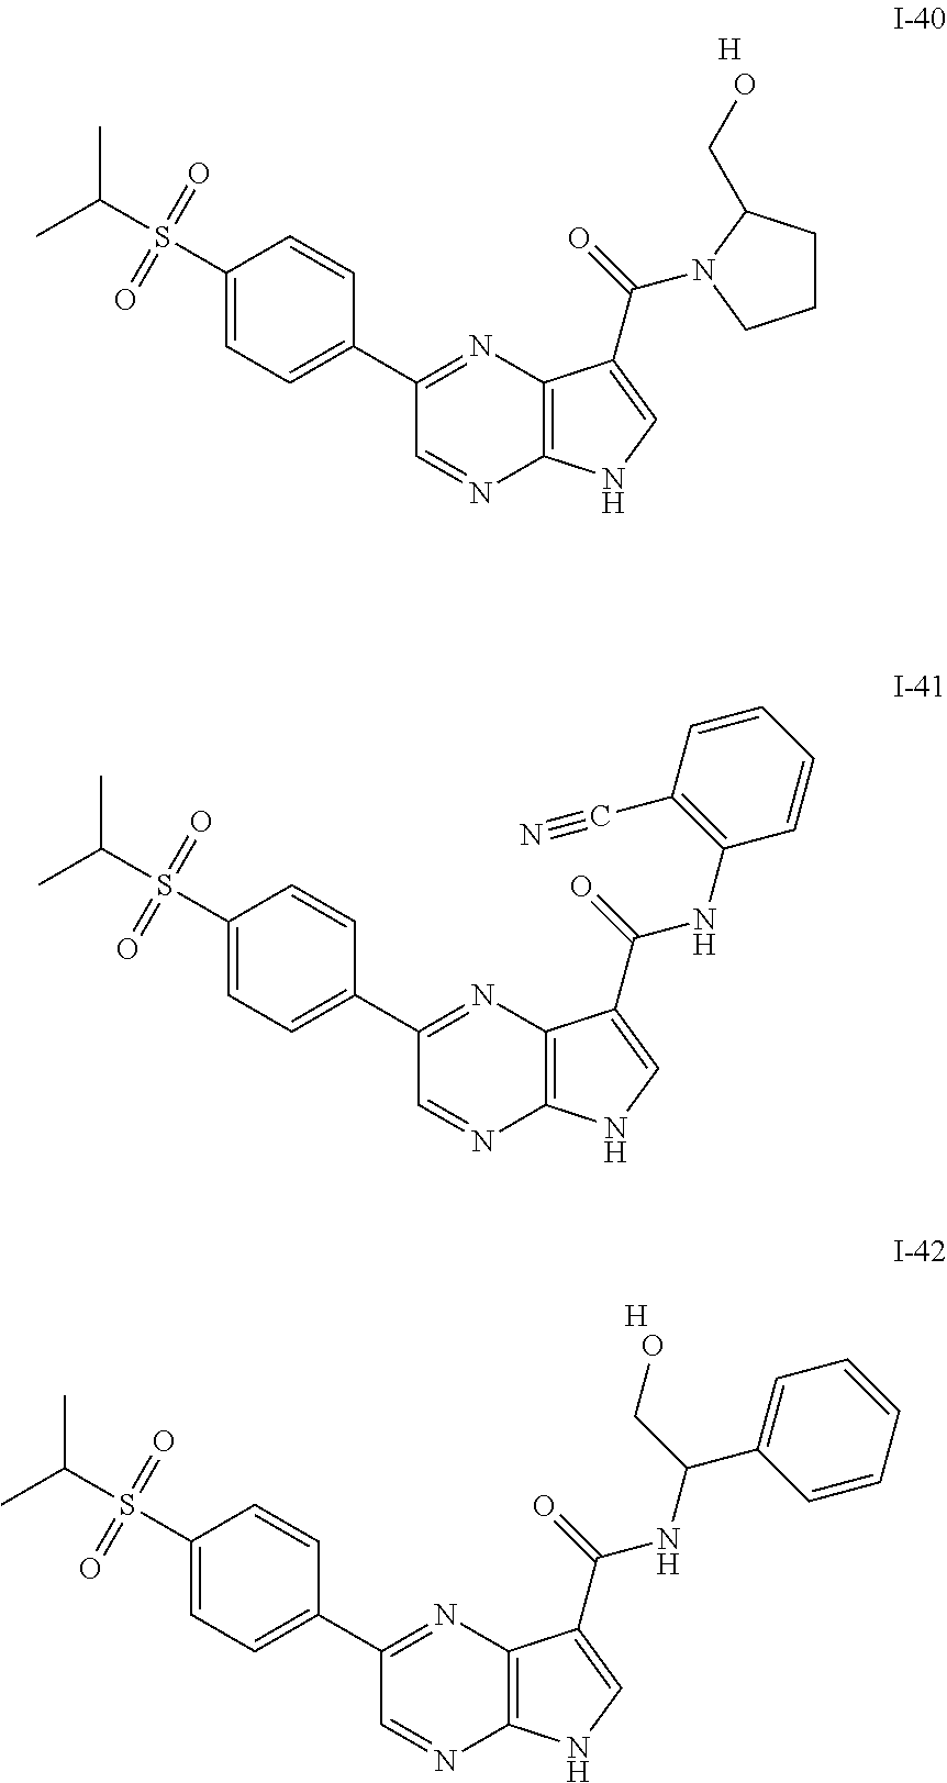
C1(S(C(C)C)(=O)=O)=CC=C(C2=NC3=C(N=C2)NC=C3C(=O)N2C(CO)CCC2)C=C1.[H].C1(S(C(C)C)(=O)=O)=CC=C(C2=NC3=C(N=C2)NC=C3C(=O)NC(C2=CC=CC=C2)CO)C=C1.[H].C1(S(C(C)C)(=O)=O)=CC=C(C2=NC3=C(N=C2)NC=C3C(=O)NC2=C(C#N)C=CC=C2)C=C1
